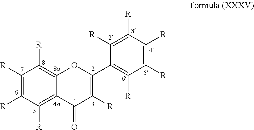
C1([R])=C([R])C([R])=C2C(=C1[R])OC(C1=C([R])C([R])=C([R])C([R])=C1[R])=C([R])C2=O
